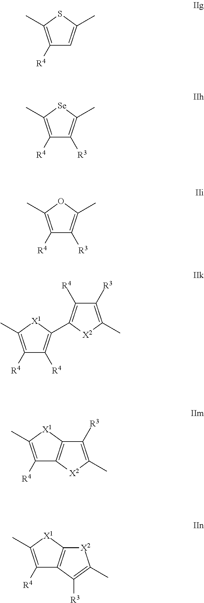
C1([R4])=C(C)SC(C)=C1.C1([R4])=C(C)[Se]C(C)=C1[R3].C1([R4])=C(C)OC(C)=C1[R3].C1([R4])=C(C)[X1]C(C2=C([R4])C([R3])=C(C)[X2]2)=C1[R4].C1([R4])=C(C)[X1]C2=C1[X2]C(C)=C2[R3].C1([R4])=C(C)[X1]C2=C1C([R3])=C(C)[X2]2
